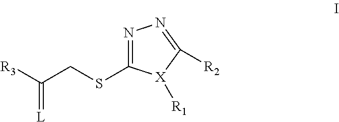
N1=C(SCC([R3])=[L])[X]([R1])C([R2])=N1
